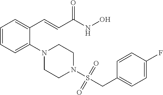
C1=CC=C(N2CCN(S(=O)(=O)CC3=CC=C(F)C=C3)CC2)C(C=CC(NO)=O)=C1
